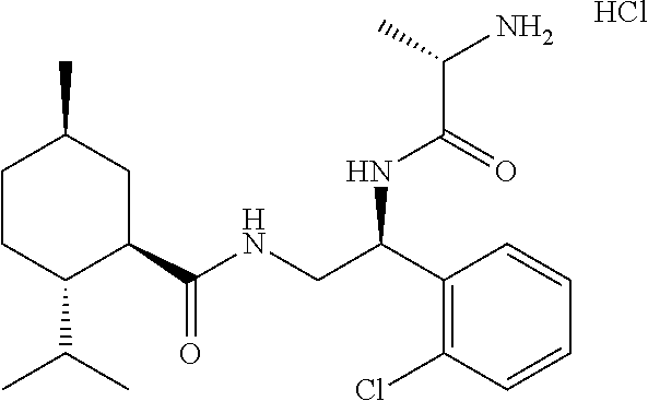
C1CC(C(C)C)C(C(NCC(C2=C(Cl)C=CC=C2)NC(C(N)C)=O)=O)CC1C.Cl
